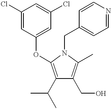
C1(C(C)C)=C(OC2=CC(Cl)=CC(Cl)=C2)N(CC2=CC=NC=C2)C(C)=C1CO
